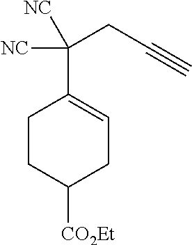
C1CC([CO2Et])CC=C1C(CC#C)([NC])[NC]
